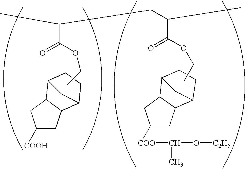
C1([COOH])CC2C(C1)C1CCC2C1.C1([COO]C(O[C2H5])C)CC2C(C1)C1CCC2C1.CCOC(C(C)CC(C(OCC)=O)C)=O
